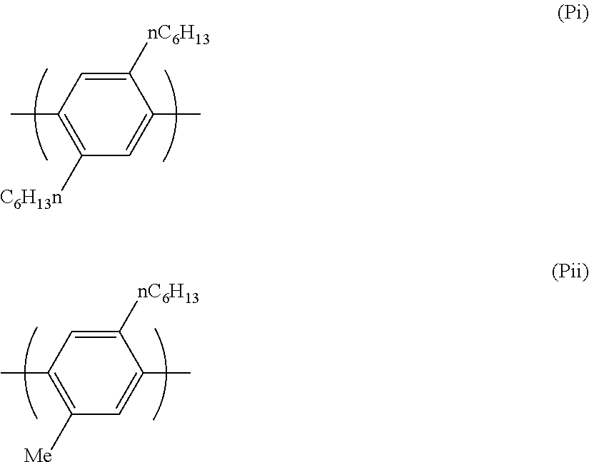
C1(C)=C([C6H13n])C=C(C)C([nC6H13])=C1.C1(C)=C([Me])C=C(C)C([nC6H13])=C1
